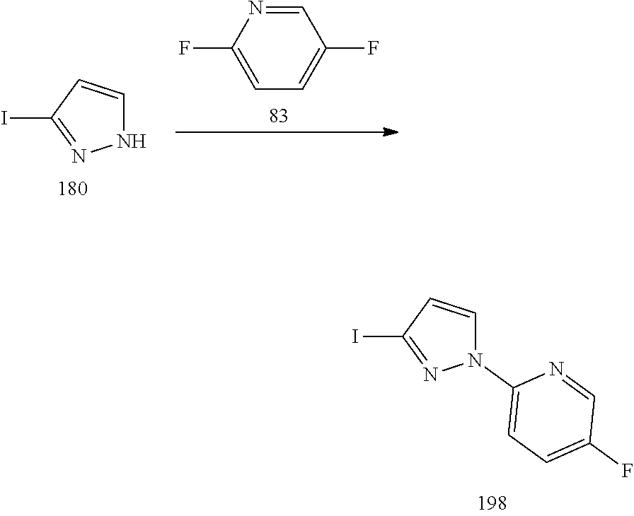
C1=NC(F)=CC=C1F.IC1=NNC=C1.IC1=NN(C2=CC=C(F)C=N2)C=C1
